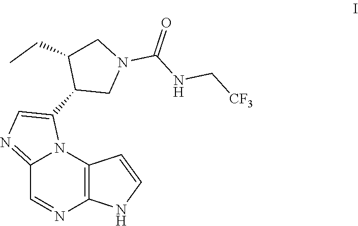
C12=NC=C(C3CN(C(NC[CF3])=O)CC3CC)N1C1=C(N=C2)NC=C1
